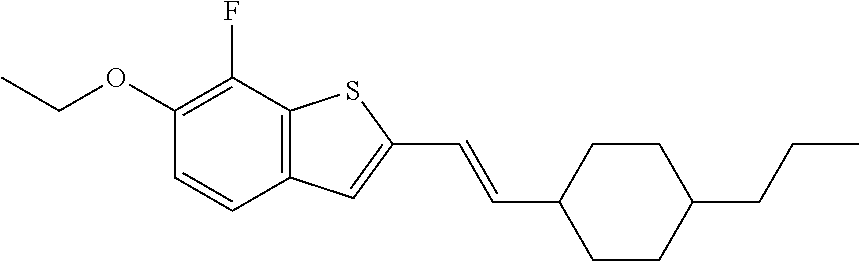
C1(OCC)=C(F)C2=C(C=C1)C=C(C=CC1CCC(CCC)CC1)S2
